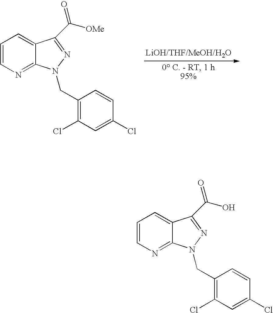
C1=CN=C2C(=C1)C(C([OMe])=O)=NN2CC1=C(Cl)C=C(Cl)C=C1.C1=CN=C2C(=C1)C(C(O)=O)=NN2CC1=C(Cl)C=C(Cl)C=C1
